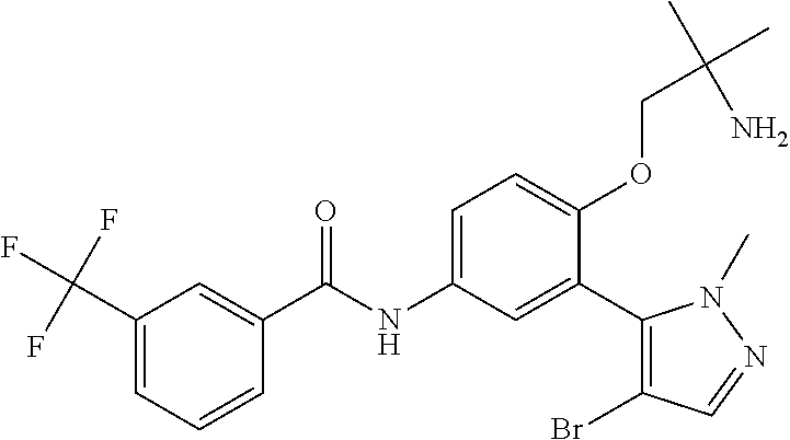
C1=C(C(F)(F)F)C=C(C(=O)NC2=CC=C(OCC(C)(C)N)C(C3=C(Br)C=NN3C)=C2)C=C1
